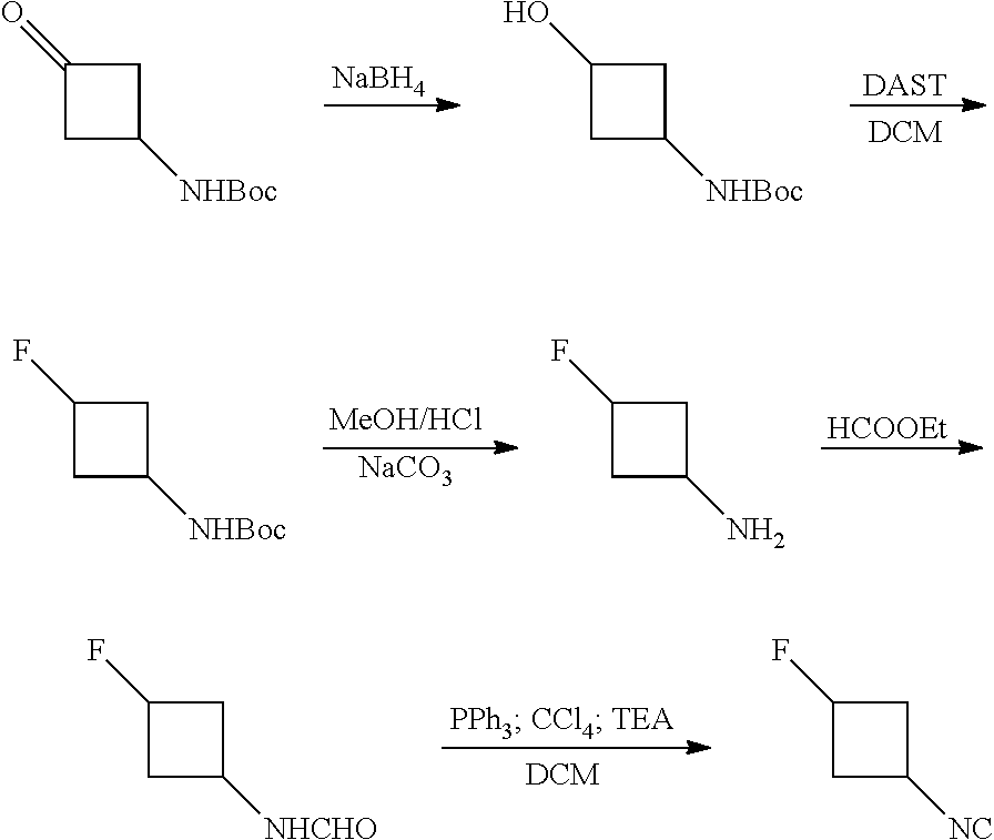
[NaCO3].[HCOOEt].C1(F)CC([NHBoc])C1.C1(F)CC(N)C1.C1(F)CC([NHCHO])C1.C1(F)CC([NC])C1.[NaBH4].[DAST].C1(=O)CC([NHBoc])C1.C1(O)CC([NHBoc])C1
